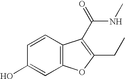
C12=C(C=CC(O)=C1)C(C(NC)=O)=C(CC)O2
